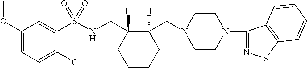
C1(S(NCC2([H])CCCCC2(CN2CCN(C3=NSC4=C3C=CC=C4)CC2)[H])(=O)=O)=CC(OC)=CC=C1OC
